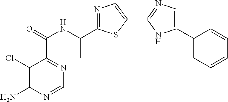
N1=C(C(NC(C2=NC=NC(N)=C2Cl)=O)C)SC(C2=NC=C(C3=CC=CC=C3)N2)=C1
